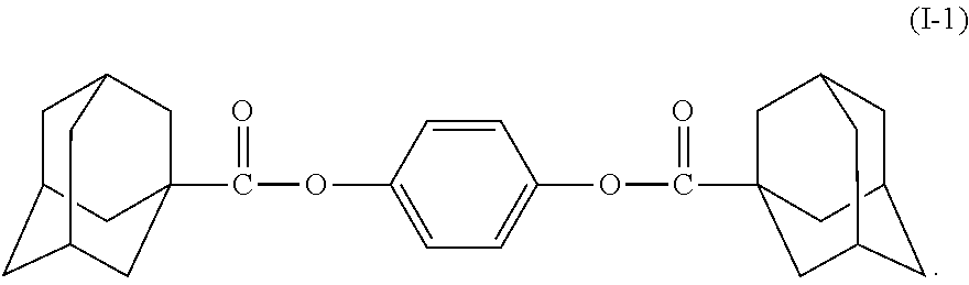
C1C2CC3CC(C(=O)OC4=CC=C(OC(=O)C56CC7CC(CC(C5)C7)C6)C=C4)(CC1C3)C2
